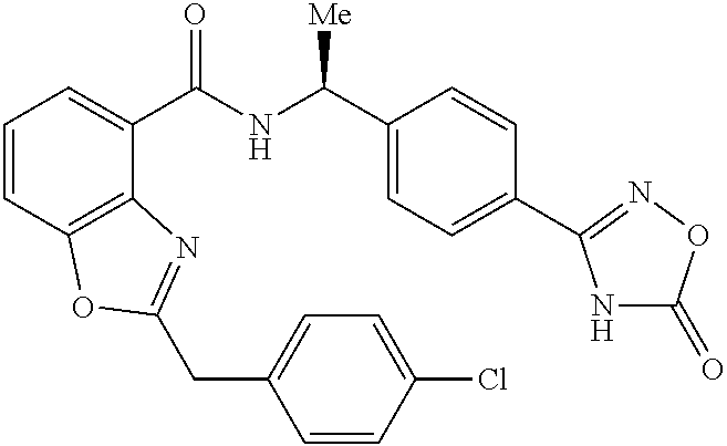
C1=CC2=C(C(C(NC(C3=CC=C(C4=NOC(=O)N4)C=C3)[Me])=O)=C1)N=C(CC1=CC=C(Cl)C=C1)O2
